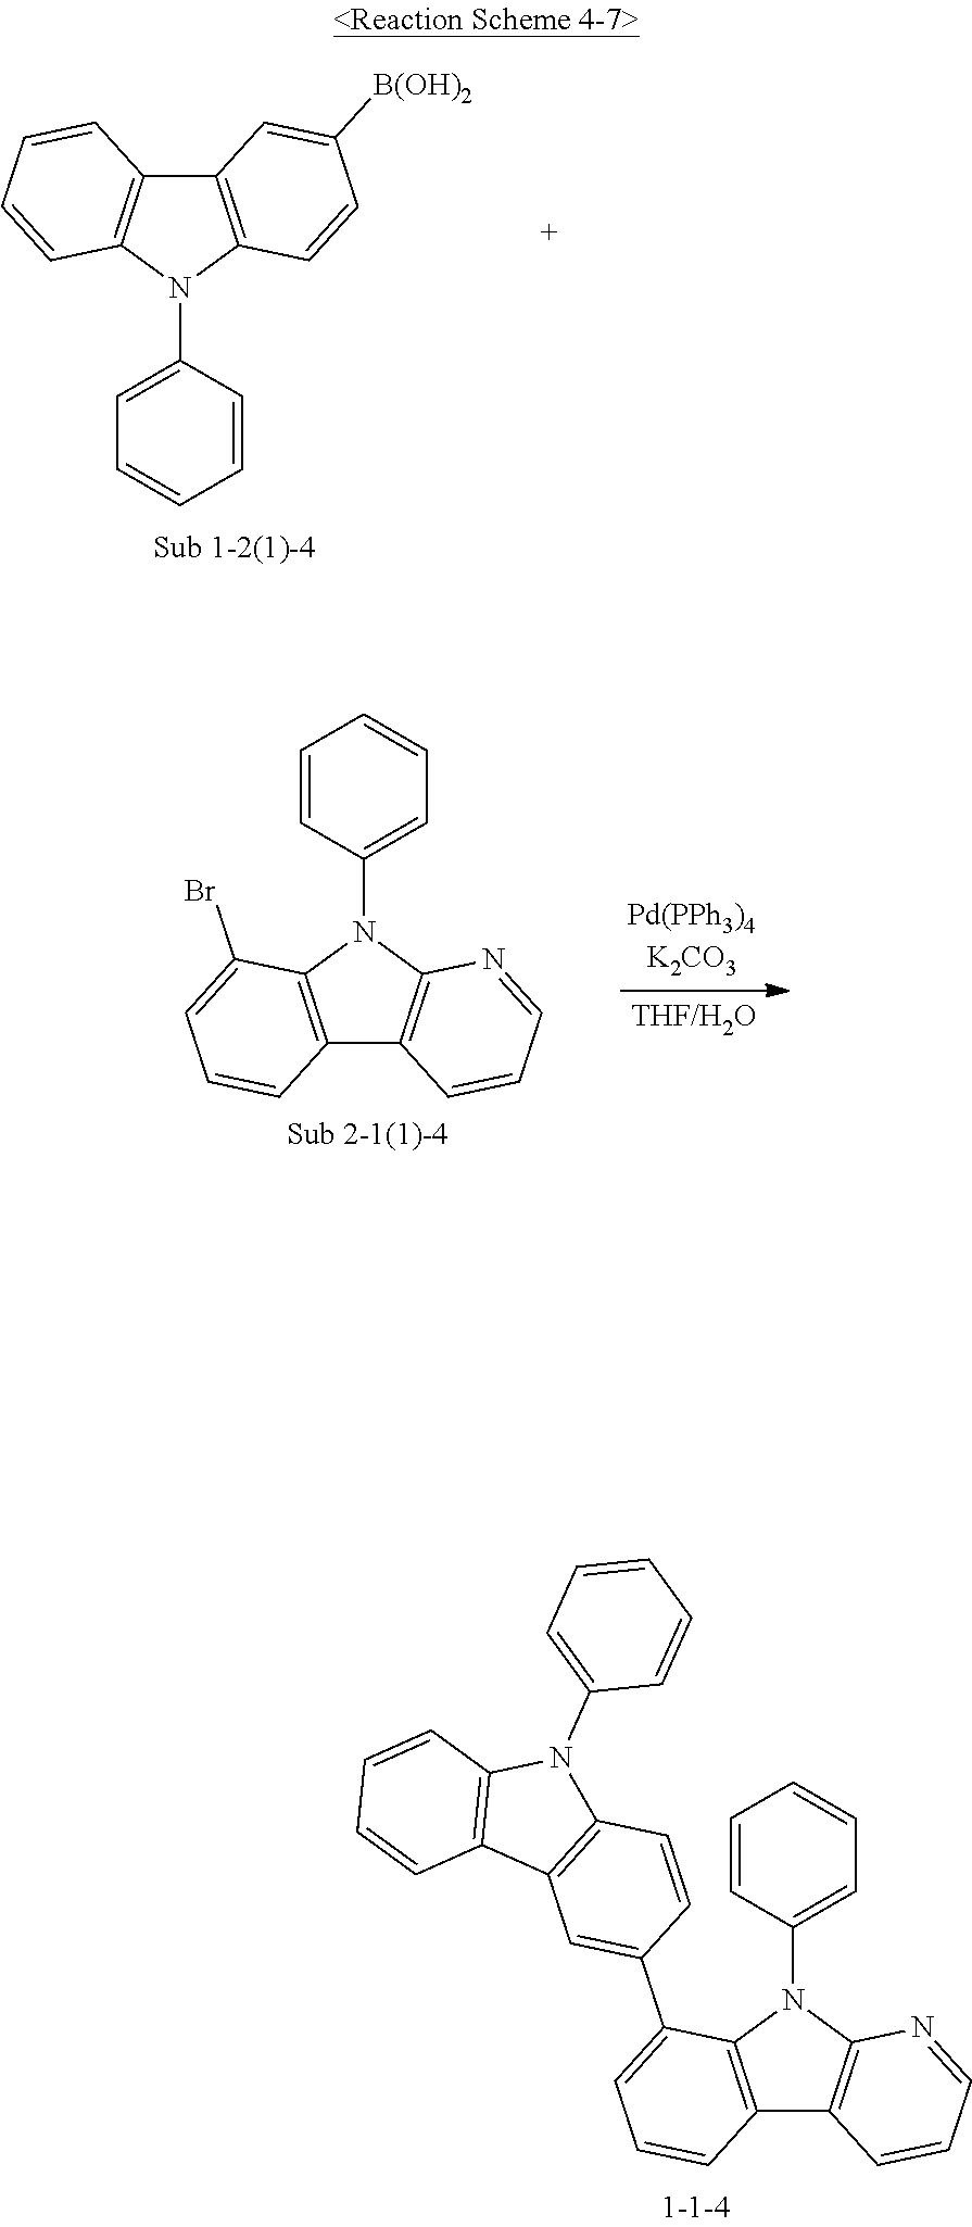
C1=CC=CC(N2C3=C(C4=C2C(Br)=CC=C4)C=CC=N3)=C1.C1=CC=CC(N2C3=C(C4=C2C(C2=CC5=C(C=C2)N(C2=CC=CC=C2)C2=C5C=CC=C2)=CC=C4)C=CC=N3)=C1.C12=C(N(C3=CC=CC=C3)C3=C1C=CC=C3)C=CC([B(OH)2])=C2
